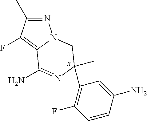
[R].N1=C(C)C(F)=C2N1CC(C1=C(F)C=CC(N)=C1)(C)N=C2N
